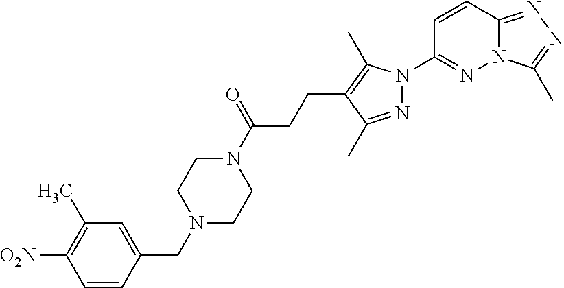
N12C(=NN=C1C)C=CC(N1N=C(C)C(CCC(N3CCN(CC4=CC(C)=C([O2N])C=C4)CC3)=O)=C1C)=N2
